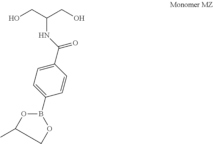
B1(C2=CC=C(C(NC(CO)CO)=O)C=C2)OC(C)CO1
